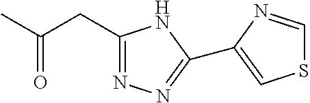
C1(CC(C)=O)=NN=C(C2=CSC=N2)N1
